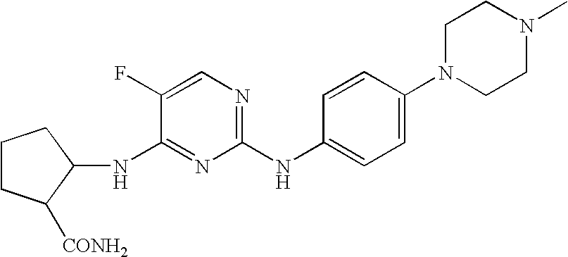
C1(NC2=CC=C(N3CCN(C)CC3)C=C2)=NC=C(F)C(NC2CCCC2[CONH2])=N1
